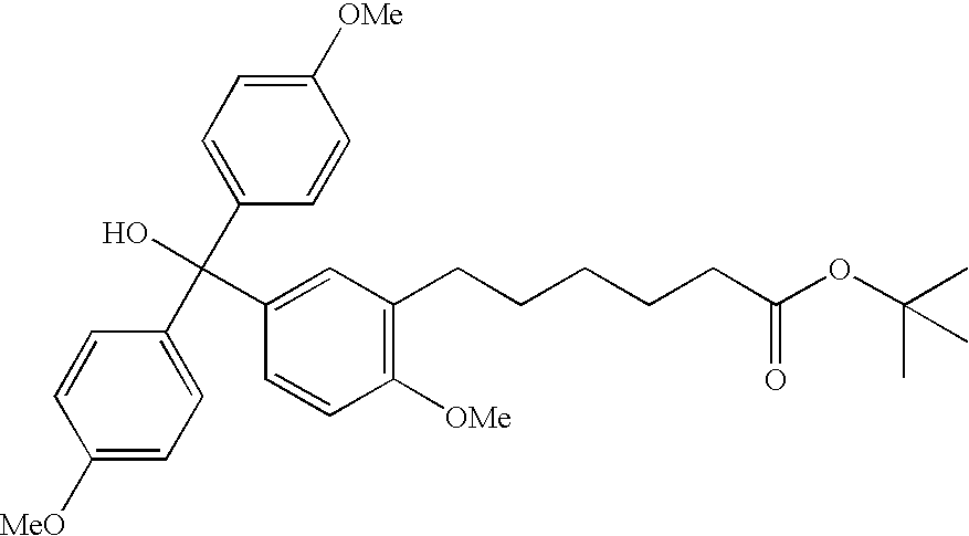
C1([MeO])=CC=C(C(C2=CC=C([OMe])C=C2)(O)C2=CC(CCCCCC(OC(C)(C)C)=O)=C([OMe])C=C2)C=C1
